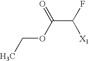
C(OC(C(F)[X1])=O)C
